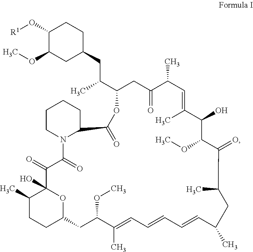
C1(C)CCC2OC1(O)C(=O)C(=O)N1C(CCCC1)C(=O)OC(C(CC1CC(OC)C(O[R1])CC1)C)CC(=O)C(C)C=C(C)C(O)C(OC)C(=O)C(C)CC(C)C=CC=CC=C(C)C(OC)C2
